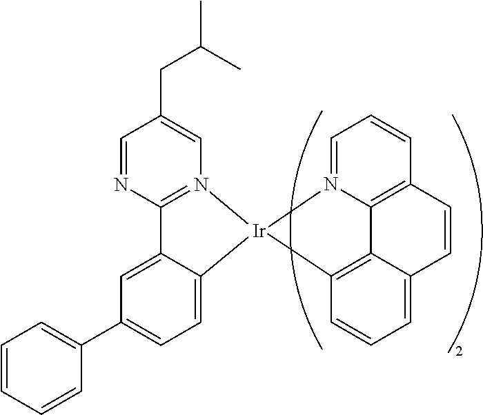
C1=CC=CC(C2=CC=C3C(=C2)C2=N(C=C(CC(C)C)C=N2)[Ir]32N3=CC=CC4=C3C3=C2C=CC=C3C=C4)=C1
